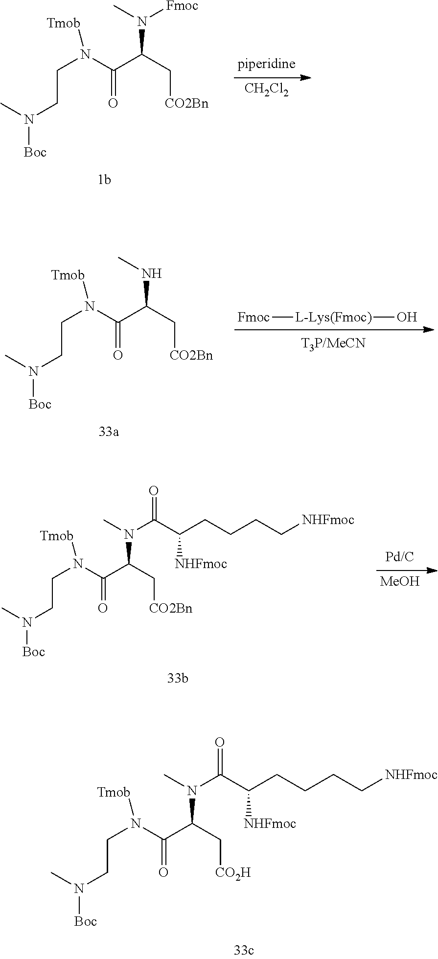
[CH2Cl2].C(N(C(C(C[CO2Bn])N([Fmoc])C)=O)[Tmob])CN(C)[Boc].C(N(C(C(C[CO2H])N(C)C(C(CCCC[NHFmoc])[NHFmoc])=O)=O)[Tmob])CN(C)[Boc].[MeOH].C(N(C(C(C[CO2Bn])N(C)C(C(CCCC[NHFmoc])[NHFmoc])=O)=O)[Tmob])CN(C)[Boc].C(N(C(C(C[CO2Bn])NC)=O)[Tmob])CN(C)[Boc].[L-Lys(Fmoc)](O)[Fmoc]
